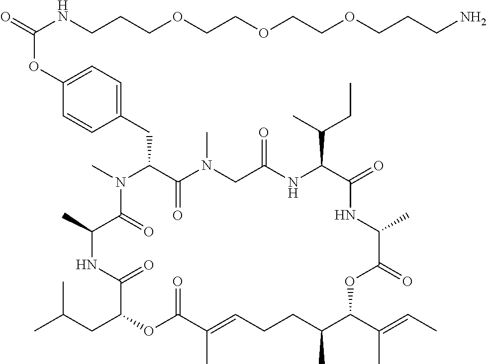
C1(OC(=O)NCCCOCCOCCOCCCN)=CC=C(CC2C(=O)N(C)CC(=O)NC(C(C)CC)C(=O)NC(C)C(=O)OC(C(=CC)C)C(C)CCC=C(C)C(=O)OC(CC(C)C)C(=O)NC(C)C(=O)N2C)C=C1
